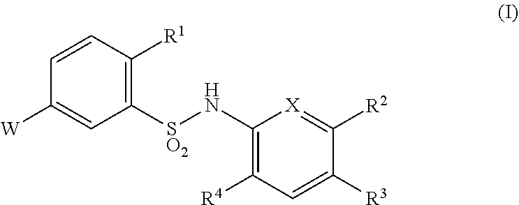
C1=CC([R1])=C([SO2]NC2=C([R4])C=C([R3])C([R2])=[X]2)C=C1[W]
